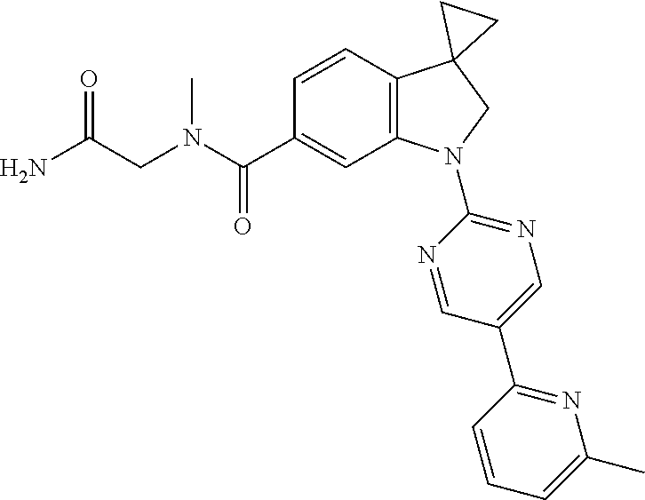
C(C1=CC2=C(C=C1)C1(CN2C2=NC=C(C3=NC(C)=CC=C3)C=N2)CC1)(=O)N(CC(N)=O)C
